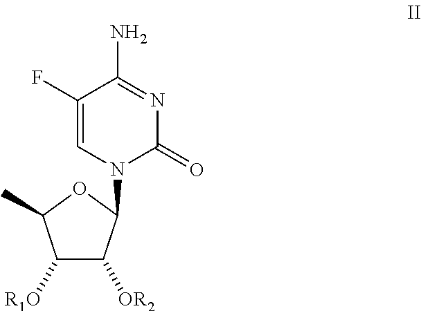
C1(F)=CN(C2C([OR2])C([R1O])C(C)O2)C(=O)N=C1N
